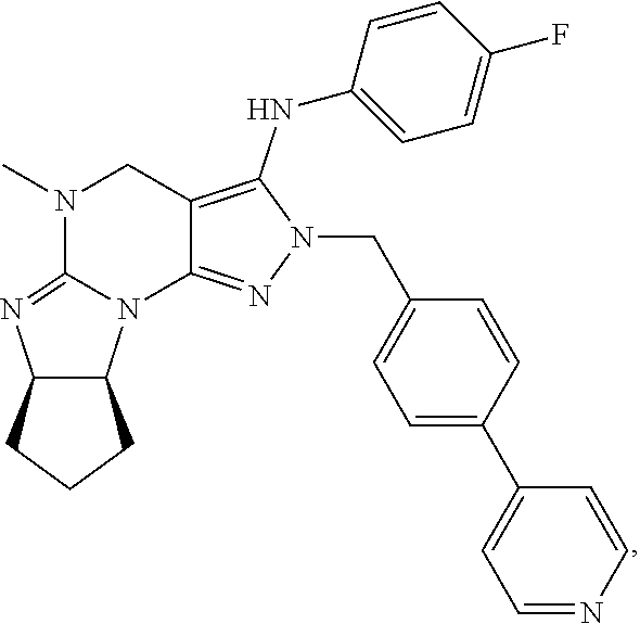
C12C(CCC1)N=C1N(C)CC3=C(NC4=CC=C(F)C=C4)N(CC4=CC=C(C5=CC=NC=C5)C=C4)N=C3N21
